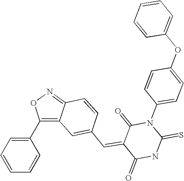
C1=CC=CC(OC2=CC=C(N3C(=O)C(=CC4=CC5=C(C6=CC=CC=C6)ON=C5C=C4)C(=O)NC3=S)C=C2)=C1
